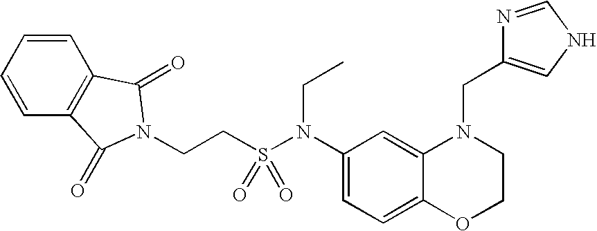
C1(N(S(CCN2C(=O)C3=C(C=CC=C3)C2=O)(=O)=O)CC)=CC=C2C(=C1)N(CC1=CNC=N1)CCO2
